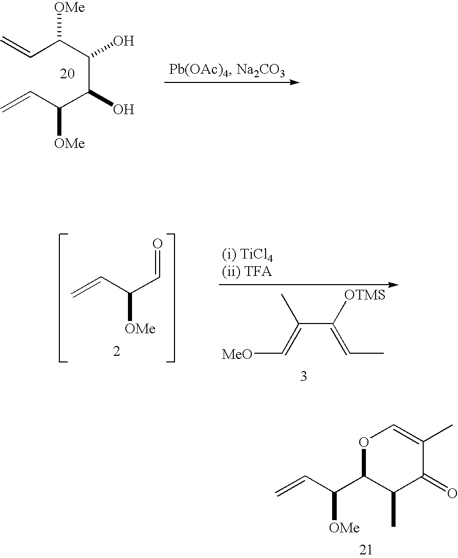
C(C(C(C(C(C=C)[OMe])O)O)[OMe])=C.C=CC(C=O)[OMe].C(C([OTMS])=CC)(=C[MeO])C.O1C(C(C=C)[OMe])C(C)C(=O)C(C)=C1
